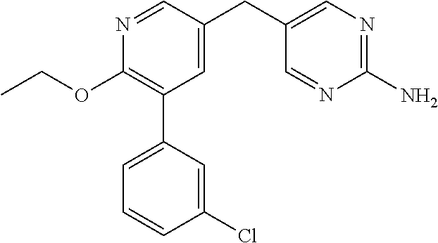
N1=CC(CC2=CN=C(N)N=C2)=CC(C2=CC=CC(Cl)=C2)=C1OCC
